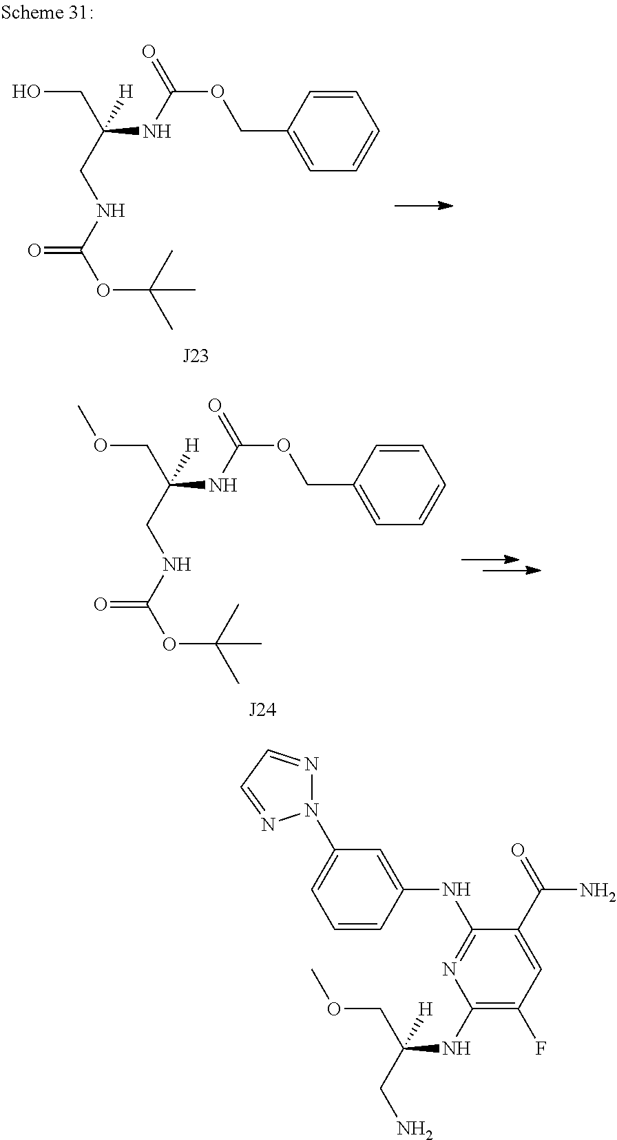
C(OCC1=CC=CC=C1)(NC(COC)(CNC(=O)OC(C)(C)C)[H])=O.C1(NC(COC)(CN)[H])=C(F)C=C(C(=O)N)C(NC2=CC(N3N=CC=N3)=CC=C2)=N1.C(OCC1=CC=CC=C1)(NC(CO)(CNC(=O)OC(C)(C)C)[H])=O
